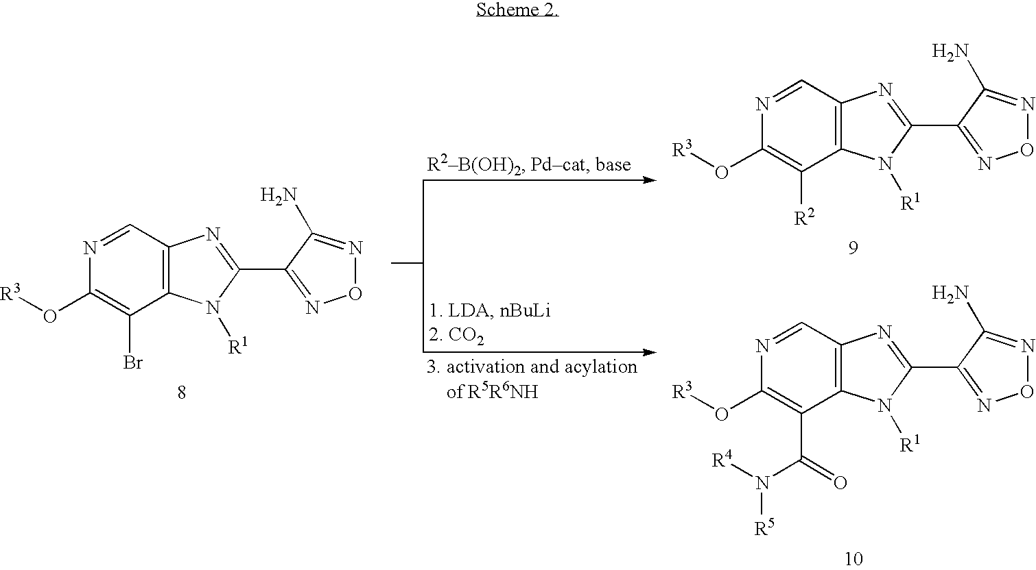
[R3]OC1=C([R2])C2=C(C=N1)N=C(C1=NON=C1N)N2[R1].[R3]OC1=C(C(=O)N([R4])[R5])C2=C(C=N1)N=C(C1=NON=C1N)N2[R1].[R3]OC1=C(Br)C2=C(C=N1)N=C(C1=NON=C1N)N2[R1]
